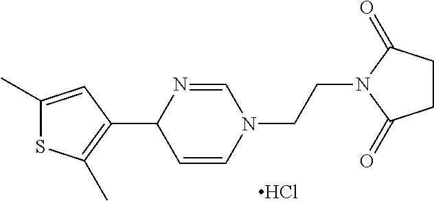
C1(C)=CC(C2C=CN(CCN3C(=O)CCC3=O)C=N2)=C(C)S1.Cl
